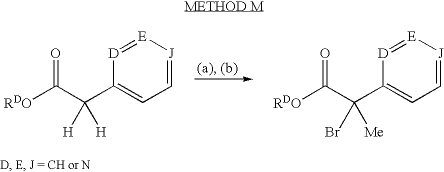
C1(C(C([RDO])=O)(Br)[Me])=CC=[J][E]=[D]1.C1(C(C([RDO])=O)([H])[H])=CC=[J][E]=[D]1
